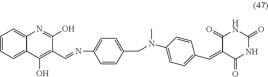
N(C1=CC=C(C=C2C(=O)NC(=O)NC2=O)C=C1)(C)CC1=CC=C(N=CC2=C(O)C3=CC=CC=C3N=C2O)C=C1
